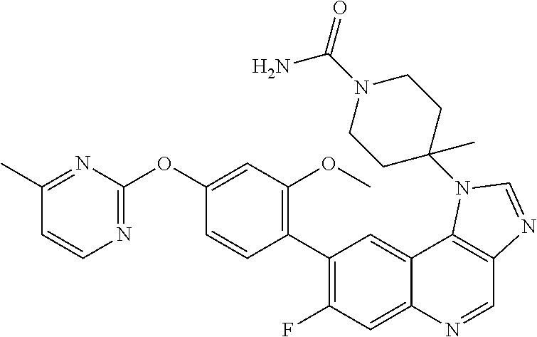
C1(C)=NC(OC2=CC(OC)=C(C3=C(F)C=C4C(=C3)C3=C(C=N4)N=CN3C3(C)CCN(C(=O)N)CC3)C=C2)=NC=C1
